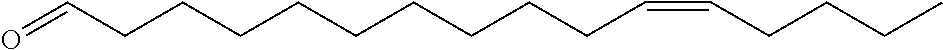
C(CC=CCCCCCCCCCC=O)CC
